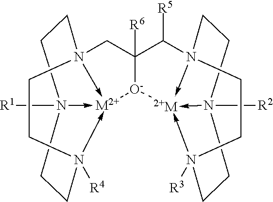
[R1]N12->[M2+]34-N(CC5([R6])[O-]3[2+M]36-N7(C5[R5])CCN->3([R2])CCN->6([R3])CC7)(CC1)CCN->4([R4])CC2
